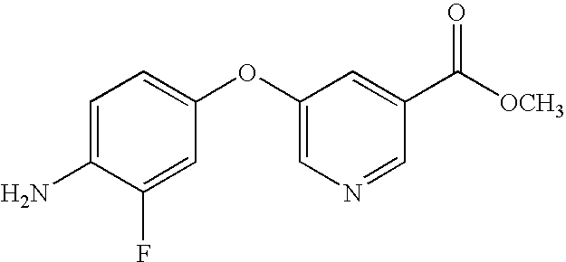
C1(F)=CC(OC2=CN=CC(C([OCH3])=O)=C2)=CC=C1N
